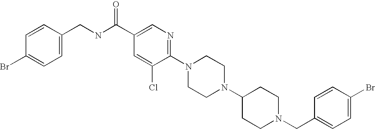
C1(Br)=CC=C(CN2CCC(N3CCN(C4=NC=C(C(NCC5=CC=C(Br)C=C5)=O)C=C4Cl)CC3)CC2)C=C1
